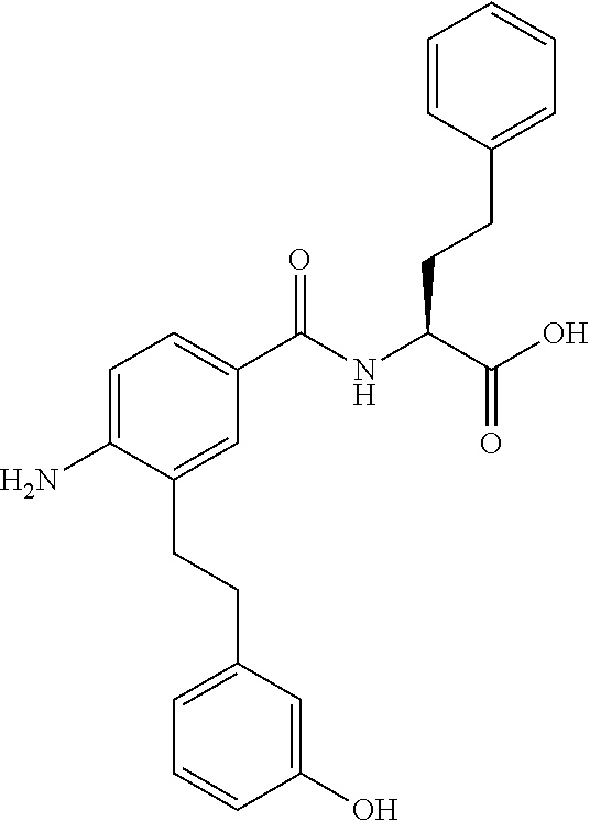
C1=C(N)C(CCC2=CC=CC(O)=C2)=CC(C(NC(C(O)=O)CCC2=CC=CC=C2)=O)=C1
